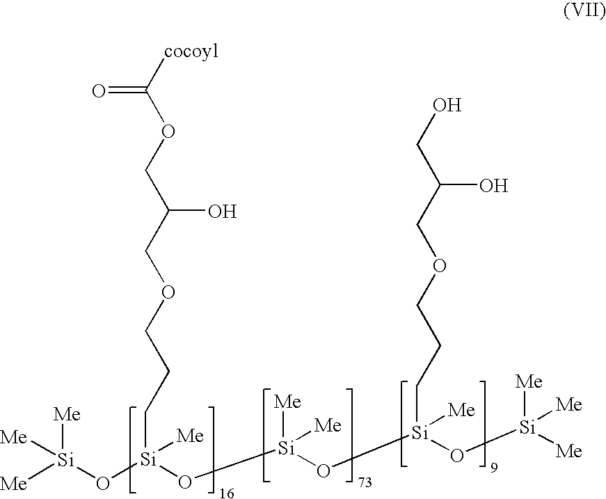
[Me][Si](O[Si](O[Si](O[Si](O[Si]([Me])([Me])[Me])(CCCOCC(CO)O)[Me])([Me])[Me])(CCCOCC(COC([cocoyl])=O)O)[Me])([Me])[Me]
